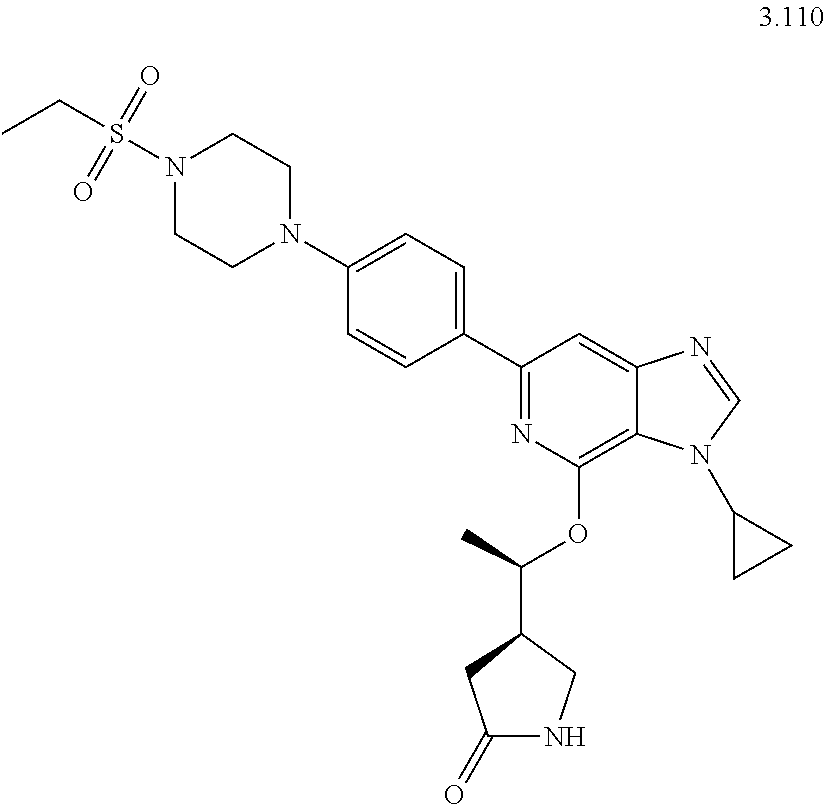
N1(S(CC)(=O)=O)CCN(C2=CC=C(C3=NC(OC(C)C4CNC(=O)C4)=C4C(=C3)N=CN4C3CC3)C=C2)CC1
